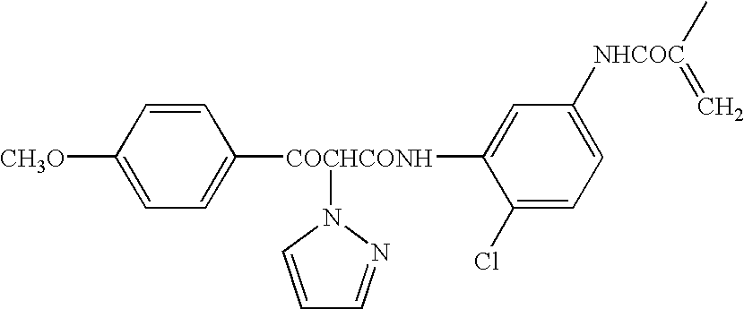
C1([COCHCONH](C2=CC([NHCOC](C)=C)=CC=C2Cl)N2C=CC=N2)=CC=C([CH3O])C=C1
